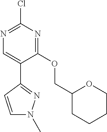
C1(OCC2CCCCO2)=NC(Cl)=NC=C1C1=NN(C)C=C1
